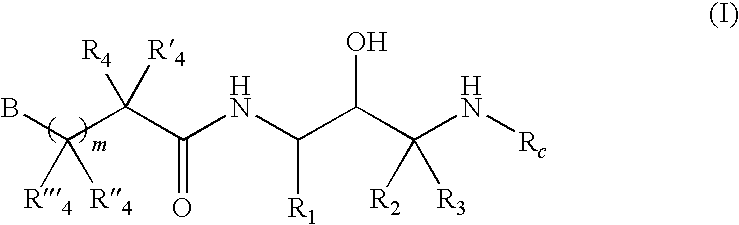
BC(C(C(NC(C(C(N[Rc])([R2])[R3])O)[R1])=O)([R4])[R4])([R4])[R4]
